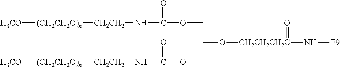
[H3CO][(CH2CH2O)n][CH2CH2]NC(=O)OCC(O[CH2CH2CH2C](N[F9])=O)COC(N[CH2CH2][(CH2CH2O)n][H3CO])=O
